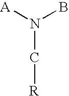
C([R])N(B)[A]
